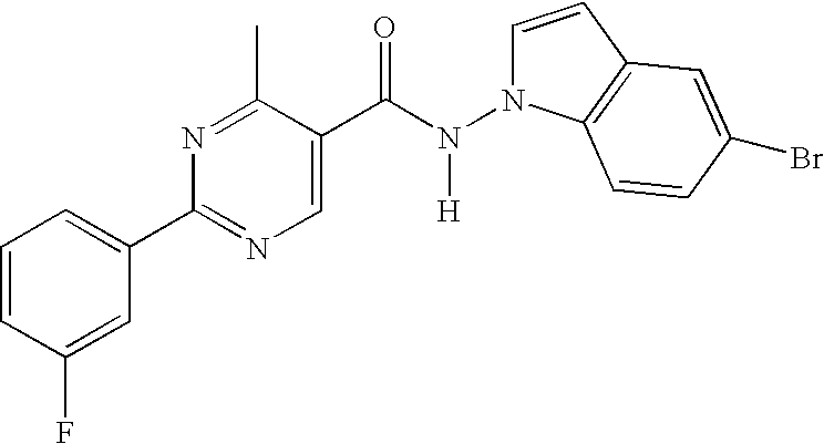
N1=C(C)C(C(N(N2C=CC3=C2C=CC(Br)=C3)[H])=O)=CN=C1C1=CC=CC(F)=C1
